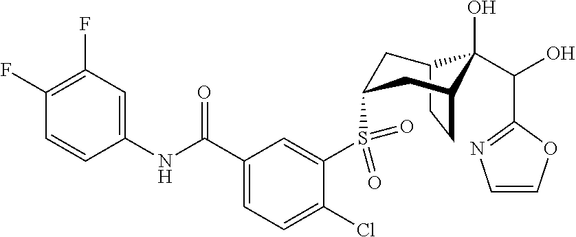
C12CCC(CC(S(C3=CC(C(NC4=CC(F)=C(F)C=C4)=O)=CC=C3Cl)(=O)=O)C1)C2(O)C(C1=NC=CO1)O
